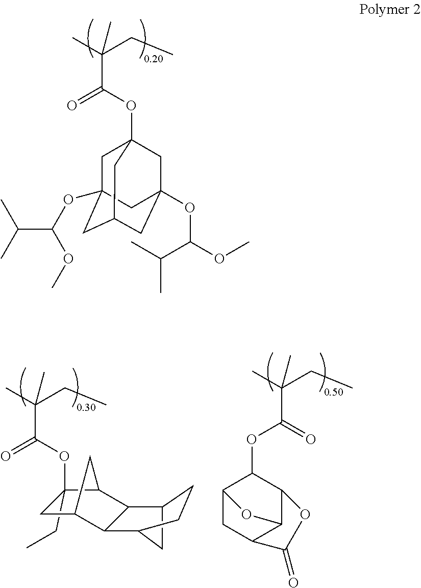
C(C(C)(CC)C)(OC12CC3(OC(C(C)C)OC)CC(CC(OC(OC)C(C)C)(C1)C3)C2)=O.C1(CC)(OC(C(C)(CC)C)=O)CC2C3C(C4CC3CC4)C1C2.C(C(C)(CC)C)(=O)OC1C2CC3C(C1OC3=O)O2
